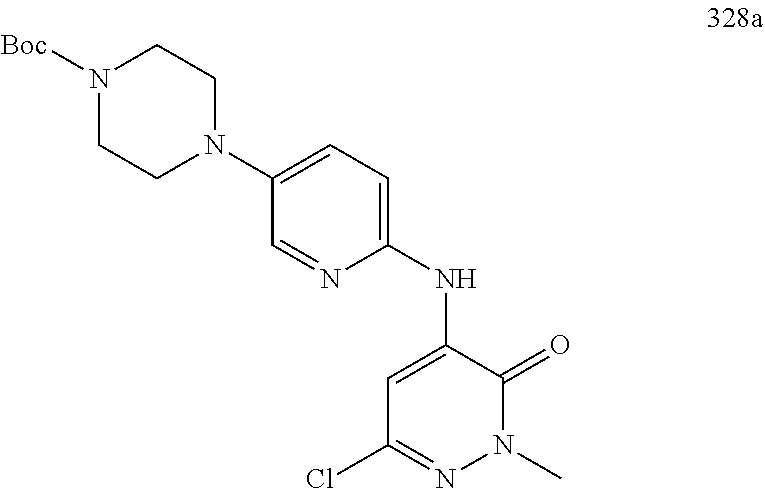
C1=C(NC2=CC=C(N3CCN([Boc])CC3)C=N2)C(=O)N(C)N=C1Cl
